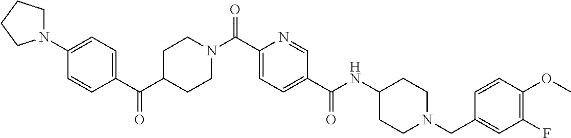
C1CN(C(C2=CC=C(C(=O)NC3CCN(CC4=CC(F)=C(OC)C=C4)CC3)C=N2)=O)CCC1C(C1=CC=C(N2CCCC2)C=C1)=O
